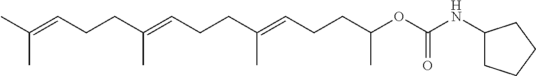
C(C(=CCCC(=CCCC(OC(NC1CCCC1)=O)C)C)C)CC=C(C)C
